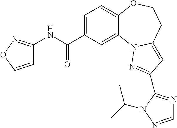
C1=C(C(NC2=NOC=C2)=O)C=C2C(=C1)OCCC1=CC(C3=NC=NN3C(C)C)=NN21
